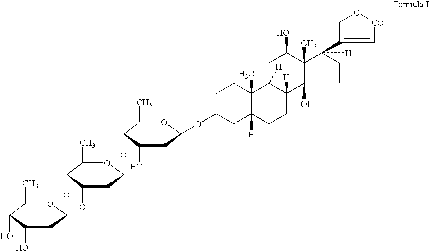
C1(C)C(O)C(O)CC(OC2C(C)OC(OC3C(C)OC(OC4CCC5(C)C([H])(C4)CCC4([H])C5([H])CC(O)C5(C)C([H])(C6=C[CO]OC6)CCC45O)CC3O)CC2O)O1
